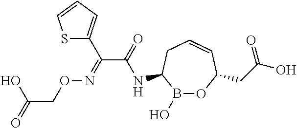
B1(O)OC(CC(O)=O)C=CCC1NC(C(=NOCC(=O)O)C1=CC=CS1)=O
